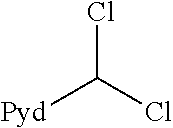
ClC(Cl)[Pyd]
